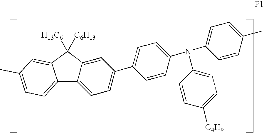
C1(N(C2=CC=C(C3=CC=C4C5=CC=C(C)C=C5C([H13C6])([C6H13])C4=C3)C=C2)C2=CC=C([C4H9])C=C2)=CC=C(C)C=C1
